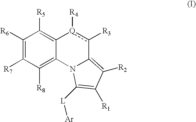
C1([R8])=C2C(=C([R5])C([R6])=C1[R7])[Q]([R4])c([R3])C1=C([R2])C([R1])=C([L][Ar])N21
